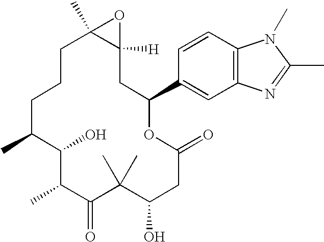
C1C(C)C(O)C(C)C(=O)C(C)(C)C(O)CC(=O)OC(C2=CC3=C(C=C2)N(C)C(C)=N3)CC2([H])C(C)(CC1)O2
